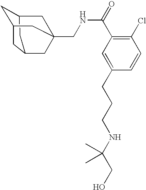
C1C2CC3CC1CC(CNC(C1=C(Cl)C=CC(CCCNC(CO)(C)C)=C1)=O)(C2)C3
